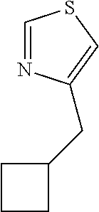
C1=NC(CC2CCC2)=CS1
